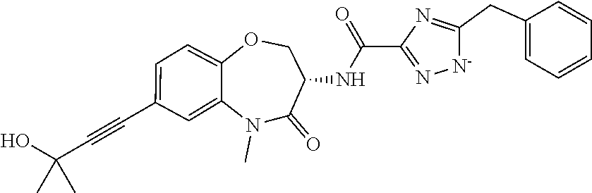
C1(CC2=CC=CC=C2)=NC(C(NC2C(=O)N(C)C3=CC(C#CC(O)(C)C)=CC=C3OC2)=O)=N[N-]1
